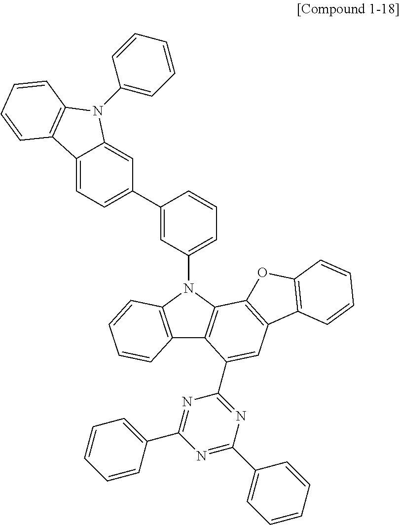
C12=C(N(C3=CC=CC(C4=CC=C5C(=C4)N(C4=CC=CC=C4)C4=C5C=CC=C4)=C3)C3=C1C(C1=NC(C4=CC=CC=C4)=NC(C4=CC=CC=C4)=N1)=CC1=C3OC3=C1C=CC=C3)C=CC=C2
